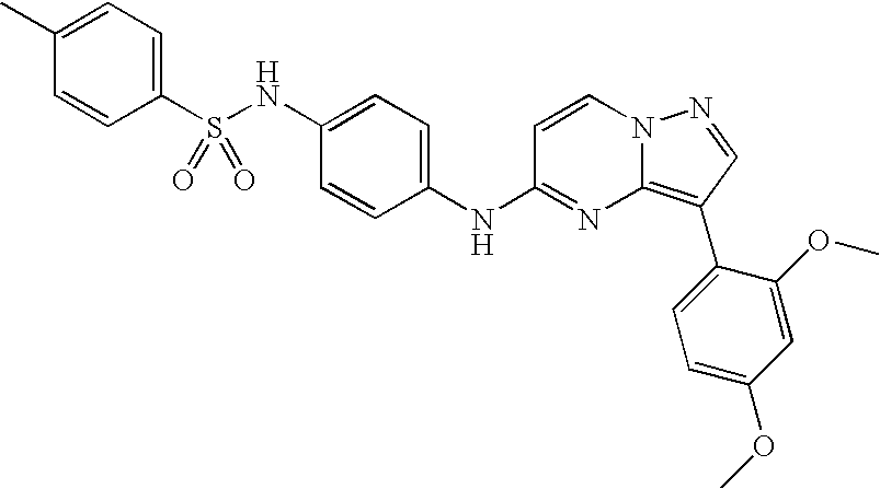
C1(NS(C2=CC=C(C)C=C2)(=O)=O)=CC=C(NC2=NC3=C(C4=CC=C(OC)C=C4OC)C=NN3C=C2)C=C1
